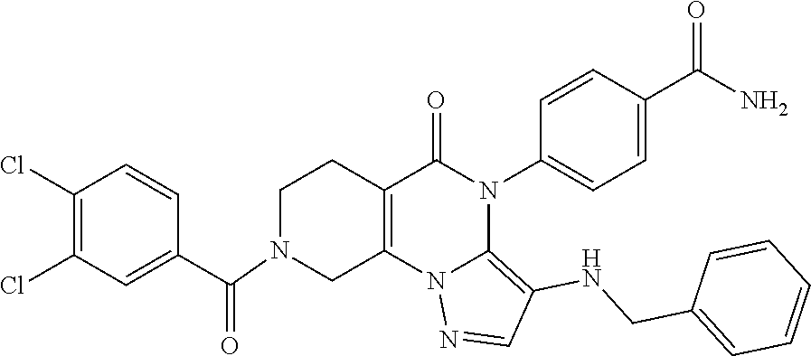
C1(Cl)=C(Cl)C=C(C(=O)N2CC3=C(CC2)C(=O)N(C2=CC=C(C(N)=O)C=C2)C2=C(NCC4=CC=CC=C4)C=NN32)C=C1
